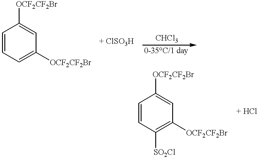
C1=CC=C([OCF2CF2Br])C=C1[OCF2CF2Br].C1=CC([SO2Cl])=C([OCF2CF2Br])C=C1[OCF2CF2Br]
